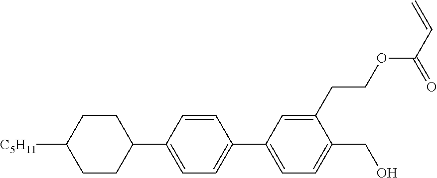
C1CC([C5H11])CCC1C1=CC=C(C2=CC=C(CO)C(CCOC(C=C)=O)=C2)C=C1
